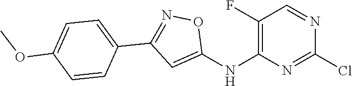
C1(F)=C(NC2=CC(C3=CC=C(OC)C=C3)=NO2)N=C(Cl)N=C1
